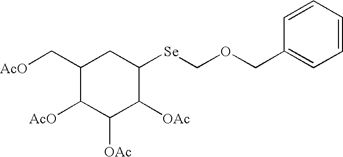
C1(C[AcO])C([AcO])C([OAc])C([OAc])C([Se]COCC2=CC=CC=C2)C1
